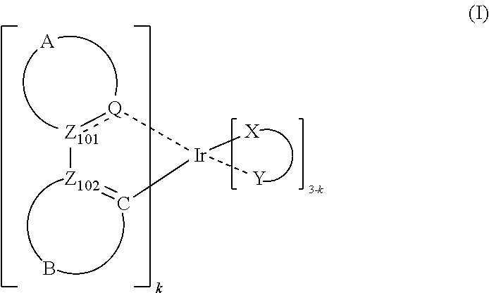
[A].B.[Z101]1:[Q][Ir]([Y])([X])C=[Z102]1
